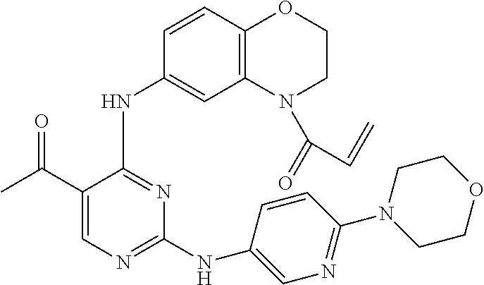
N(C1=NC=C(C(C)=O)C(NC2=CC3=C(C=C2)OCCN3C(=O)C=C)=N1)C1=CN=C(N2CCOCC2)C=C1
